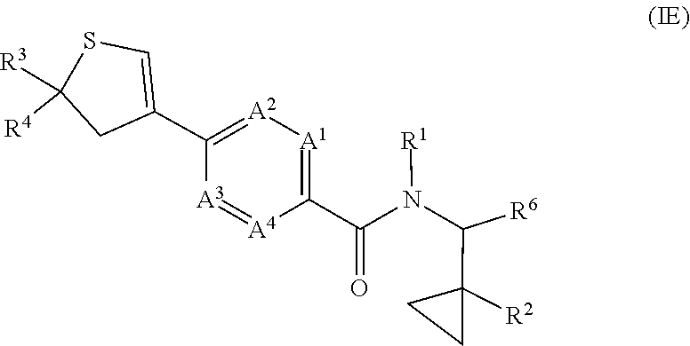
N([R1])(C(C1([R2])CC1)[R6])C(=O)C1=[A1][A2]=C(C2=CSC([R4])([R3])C2)[A3]=[A4]1
